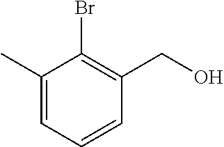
C1(C)=CC=CC(CO)=C1Br
